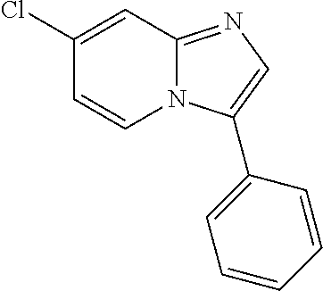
C1(Cl)=CC2=NC=C(C3=CC=CC=C3)N2C=C1
